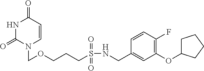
N1C(=O)N(COCCCS(NCC2=CC(OC3CCCC3)=C(F)C=C2)(=O)=O)C=CC1=O
